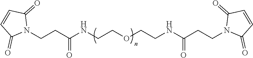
N1(CCC(NCCOCCNC(CCN2C(=O)C=CC2=O)=O)=O)C(=O)C=CC1=O
